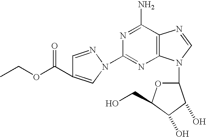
C12=C(C(N)=NC(N3C=C(C(OCC)=O)C=N3)=N1)N=CN2C1OC(CO)C(O)C1O
